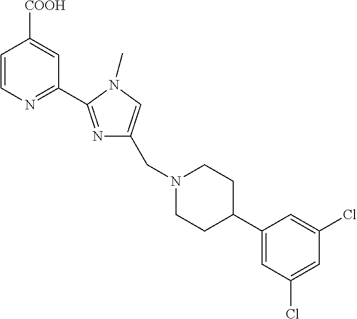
C1=CN=C(C2=NC(CN3CCC(C4=CC(Cl)=CC(Cl)=C4)CC3)=CN2C)C=C1[COOH]
